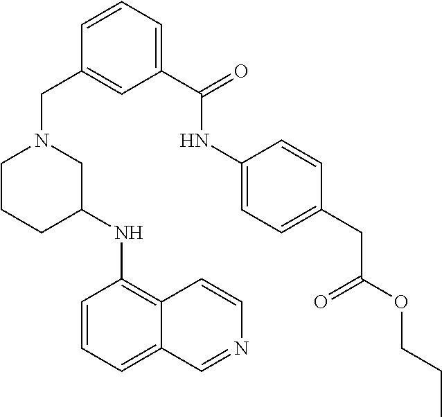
C1(NC2=C3C(=CC=C2)C=NC=C3)CN(CC2=CC(C(=O)NC3=CC=C(CC(OCCC)=O)C=C3)=CC=C2)CCC1
